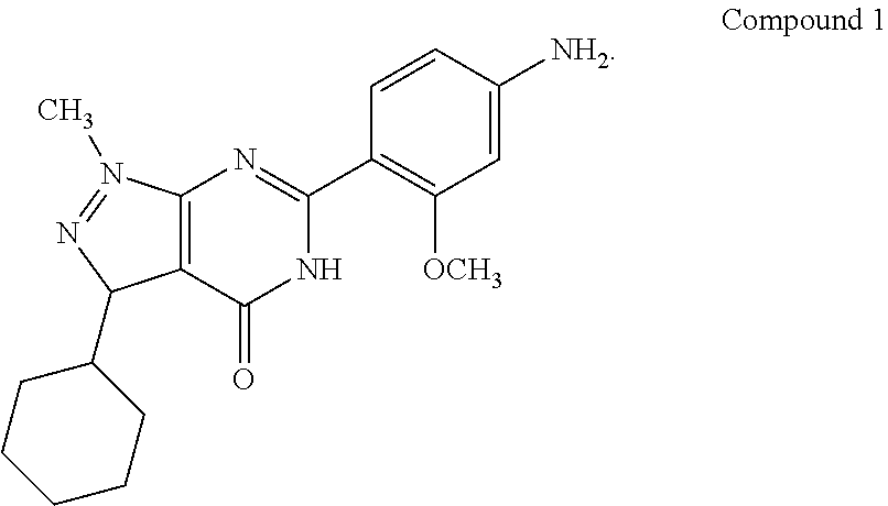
C1=C([NH2])C=CC(C2=NC3=C(C(=O)N2)C(C2CCCCC2)N=N3C)=C1[OCH3]
